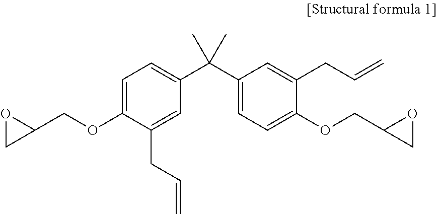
C1=C(OCC2OC2)C(CC=C)=CC(C(C2=CC=C(OCC3CO3)C(CC=C)=C2)(C)C)=C1
